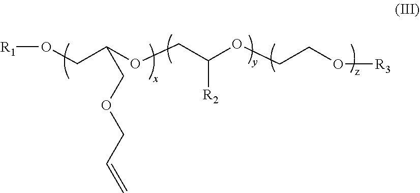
O(CC(OCC(OCCO[R3])[R2])COCC=C)[R1]
